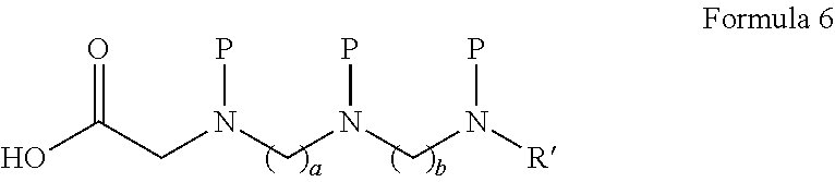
C(N(CN(CN([R])P)P)P)C(O)=O
